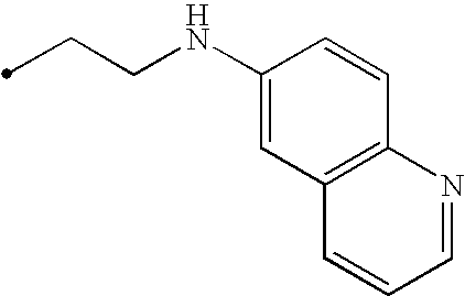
C1(NCCC)=CC2=C(C=C1)N=CC=C2
